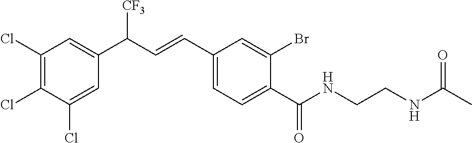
C1(Cl)=C(Cl)C(Cl)=CC(C(C=CC2=CC=C(C(NCCNC(C)=O)=O)C(Br)=C2)[CF3])=C1
